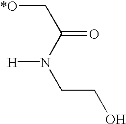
[*O]CC(=O)N(CCO)[H]
